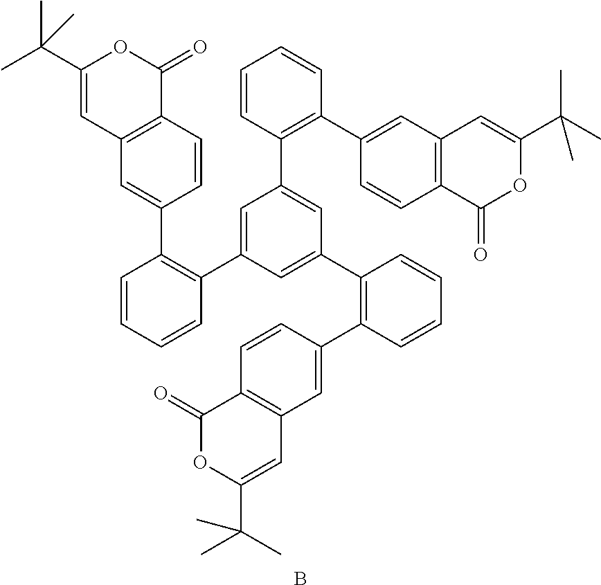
C12=C(C=C(C3=C(C4=CC(C5=C(C6=CC7=C(C=C6)C(=O)OC(C(C)(C)C)=C7)C=CC=C5)=CC(C5=C(C6=CC7=C(C=C6)C(=O)OC(C(C)(C)C)=C7)C=CC=C5)=C4)C=CC=C3)C=C1)C=C(C(C)(C)C)OC2=O.B
